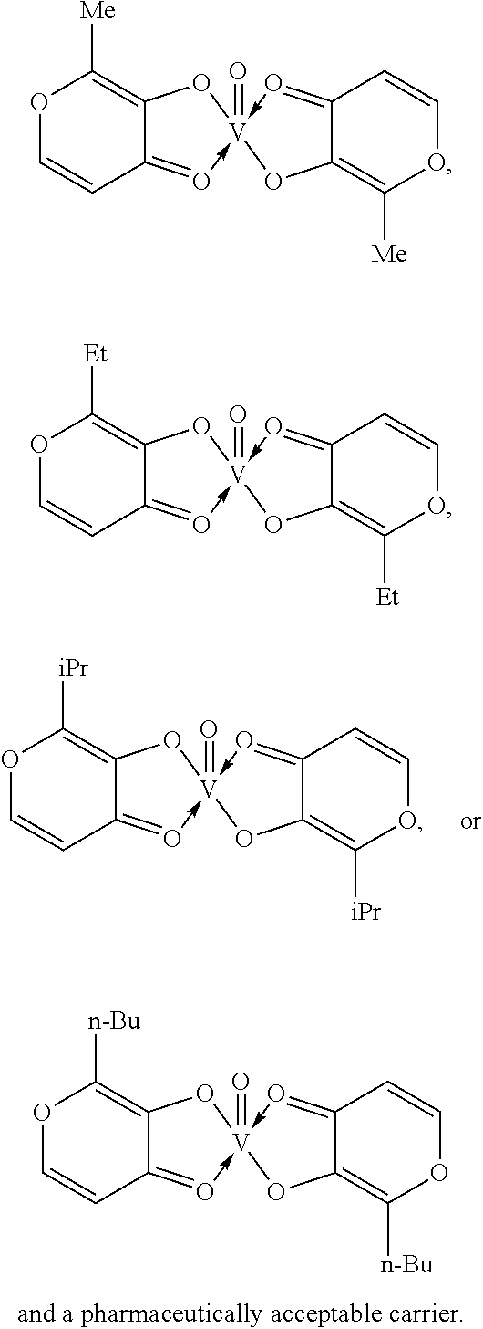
O1C=CC2=O->[V]3(=O)(-O=C4C=COC([iPr])=C4O3)OC2=C1[iPr].O1C=CC2=O->[V]3(=O)(-O=C4C=COC([n-Bu])=C4O3)OC2=C1[n-Bu].O1C=CC2=O->[V]3(=O)(-O=C4C=COC([Me])=C4O3)OC2=C1[Me].O1C=CC2=O->[V]3(=O)(-O=C4C=COC([Et])=C4O3)OC2=C1[Et]
